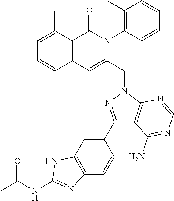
C1=C(C)C2=C(C=C1)C=C(CN1N=C(C3=CC4=C(C=C3)N=C(NC(=O)C)N4)C3=C1N=CN=C3N)N(C1=C(C)C=CC=C1)C2=O
